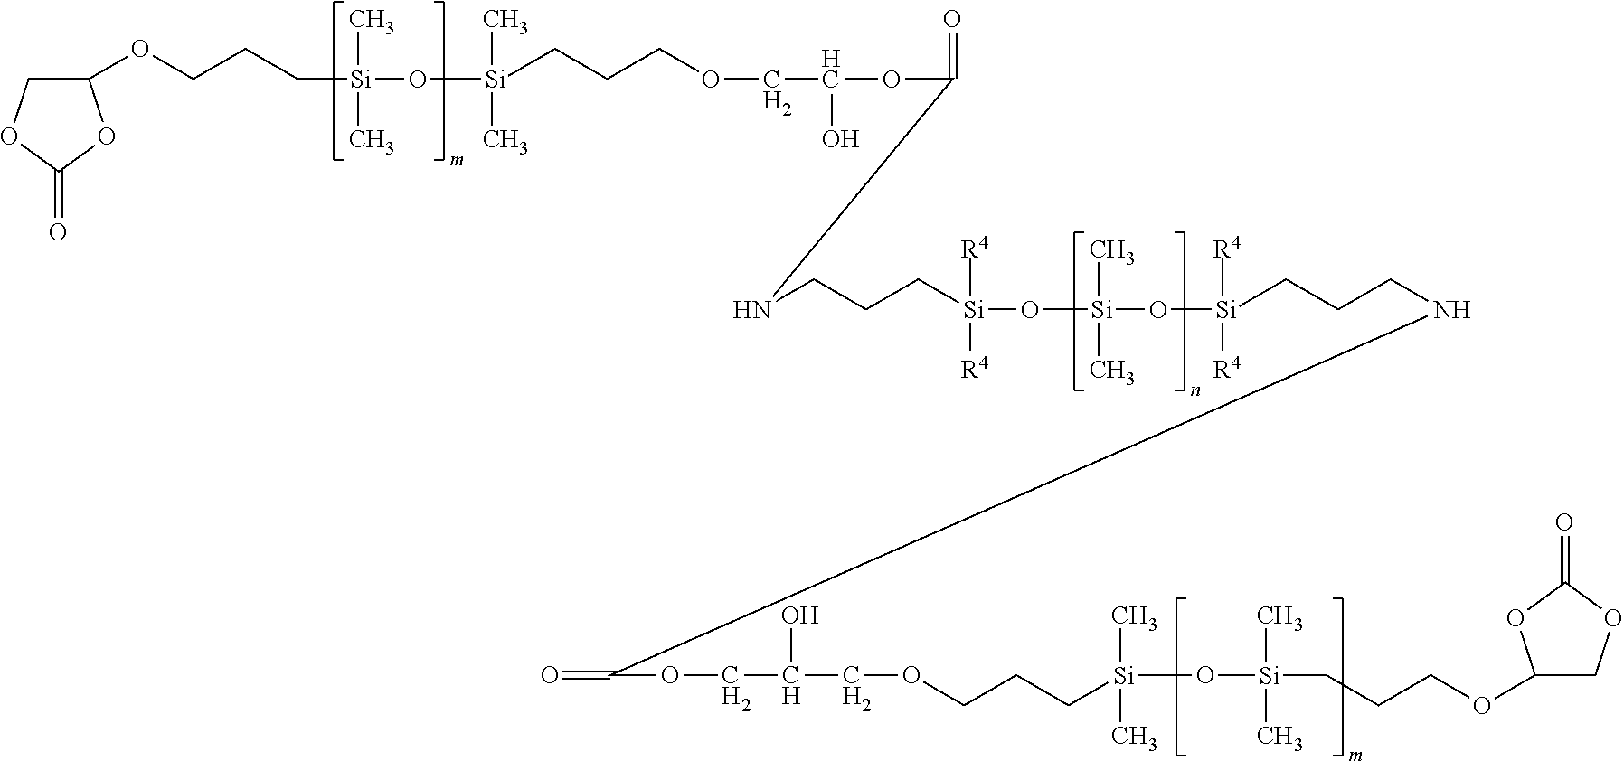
C1C(OCCC[Si](C)(C)O[Si](C)(C)CCCOCC(O)OC(=O)NCCC[Si]([R4])([R4])O[Si](C)(C)O[Si]([R4])([R4])CCCNC(OCC(O)COCCC[Si](C)(C)O[Si](C)(C)CCCOC2COC(=O)O2)=O)OC(=O)O1
